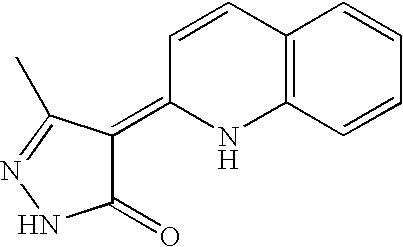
C12=C(C=CC=C1)NC(=C1C(=O)NN=C1C)C=C2
